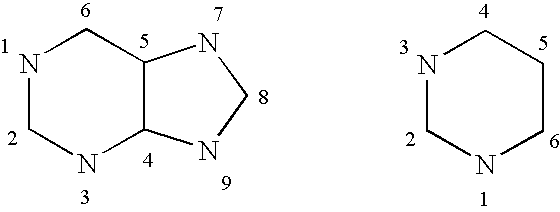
C12C(CNCN1)NCN2.C1CCNCN1
